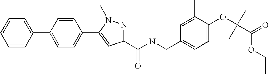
C1(C2=CC=C(C3=CC(C(NCC4=CC=C(OC(C(=O)OCC)(C)C)C(C)=C4)=O)=NN3C)C=C2)=CC=CC=C1
